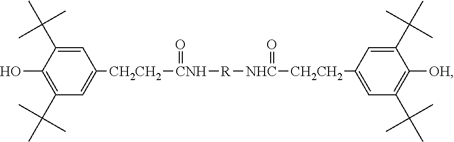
C1=C(C(C)(C)C)C(O)=C(C(C)(C)C)C=C1[CH2CH2][CNH]([R][NHC]([CH2CH2]C1=CC(C(C)(C)C)=C([OH])C(C(C)(C)C)=C1)=O)=O
